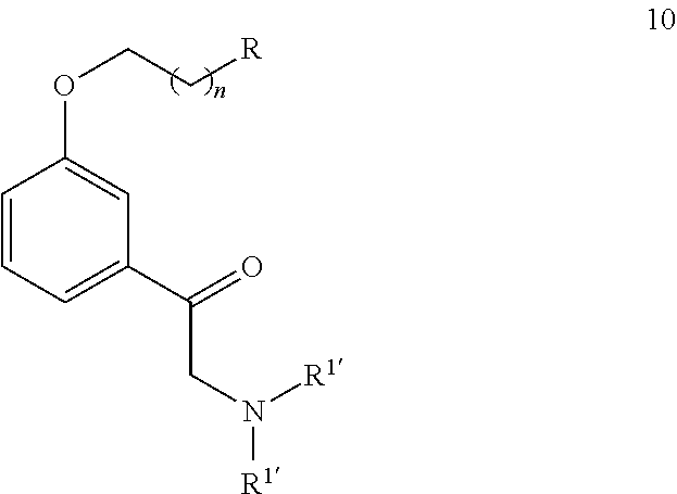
C1=CC=C(C(CN([R1])[R1])=O)C=C1OCC[R]
